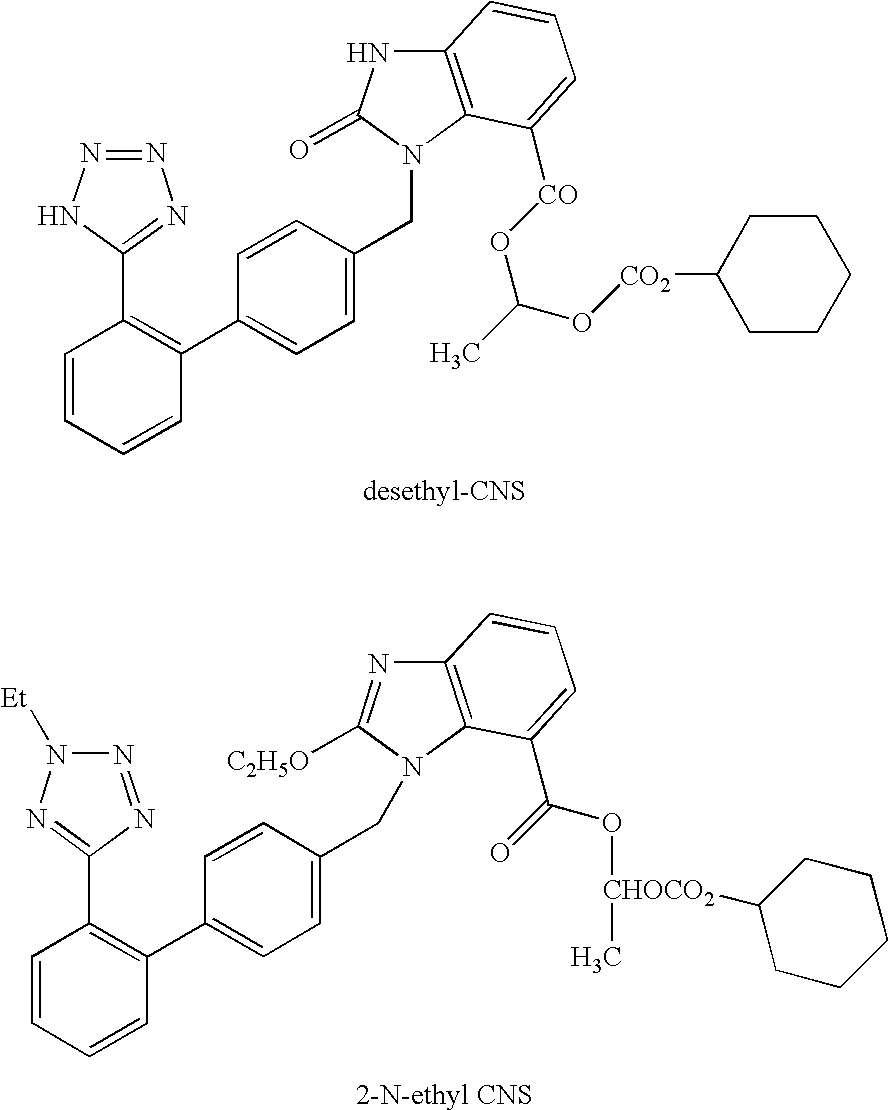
C1=CC=CC(C2=CC=C(CN3C(=O)NC4=C3C([CO]OC(O[CO2]C3CCCCC3)C)=CC=C4)C=C2)=C1C1=NN=NN1.C1=CC=CC(C2=CC=C(CN3C([C2H5O])=NC4=C3C(C(=O)O[CHOCO2](C)C3CCCCC3)=CC=C4)C=C2)=C1C1=NN([Et])N=N1
